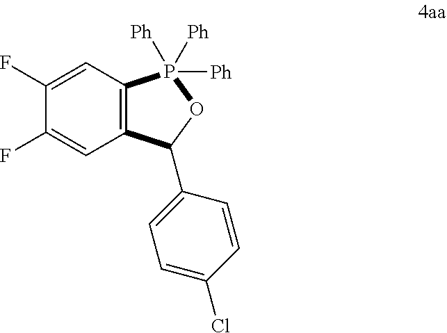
C1=C(F)C(F)=CC2=C1P([Ph])([Ph])([Ph])OC2C1=CC=C(Cl)C=C1
